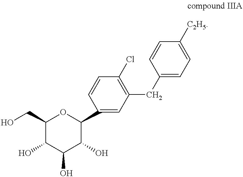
C1(CO)C(O)C(O)C(O)C(C2=CC(CC3=CC=C([C2H5])C=C3)=C(Cl)C=C2)O1
